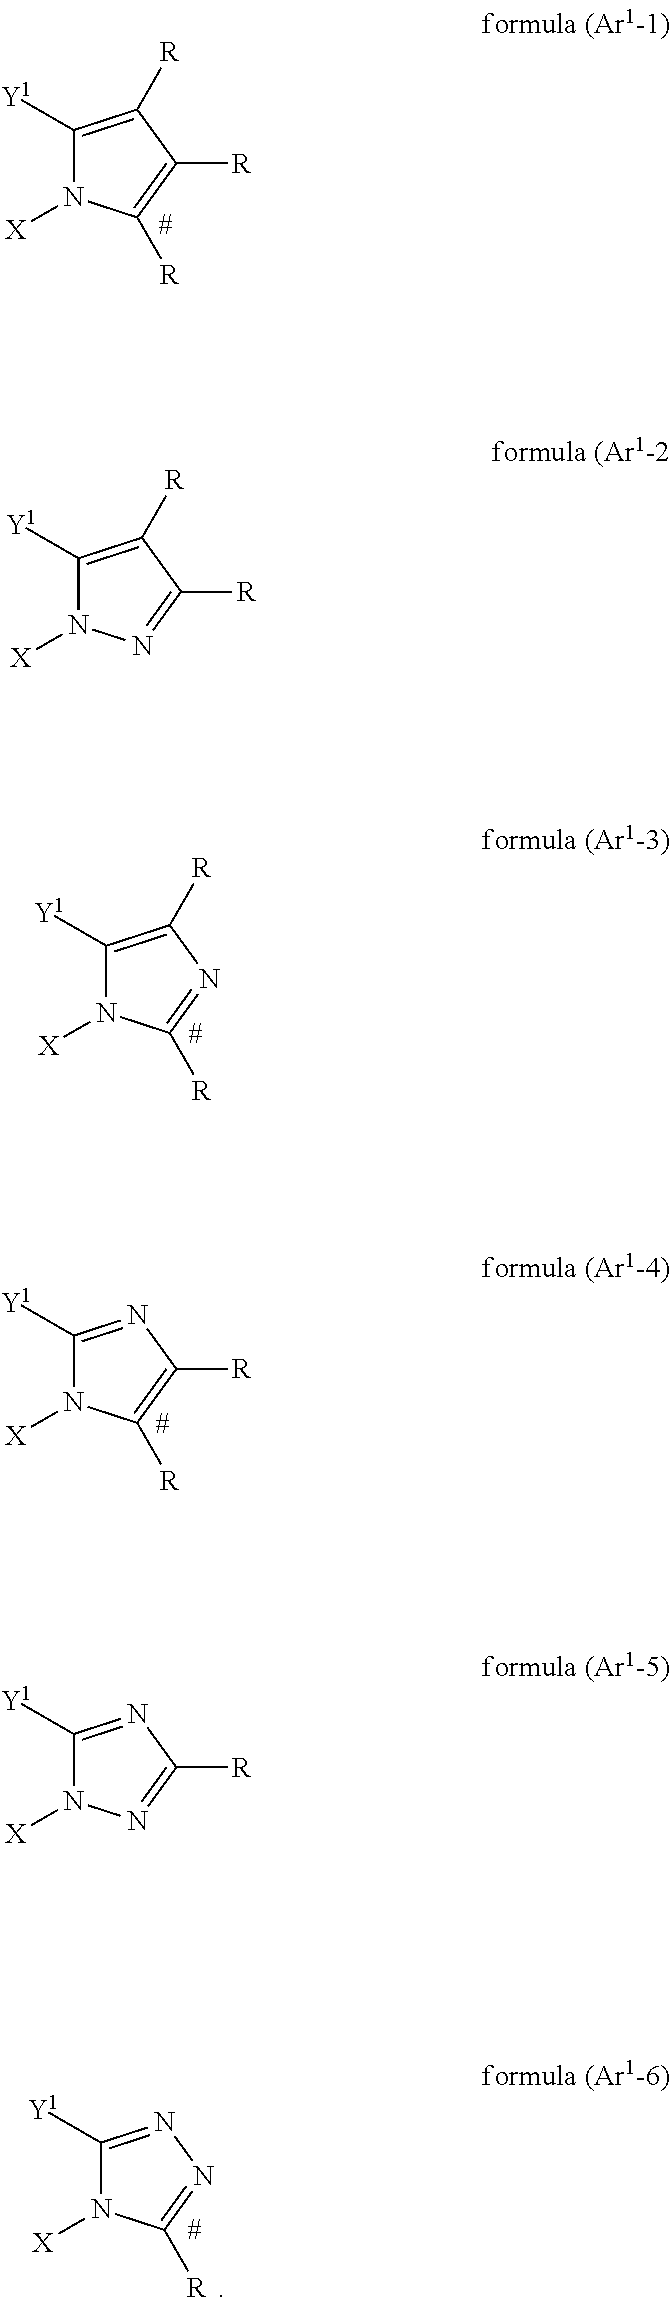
C1([Y1])=C([R])C([R])=C([R])N1[X].C1([Y1])=C([R])C([R])=NN1[X].C1([Y1])=C([R])N=C([R])N1[X].C1([Y1])=NC([R])=C([R])N1[X].C1([Y1])=NC([R])=NN1[X].C1([Y1])=NN=C([R])N1[X]
